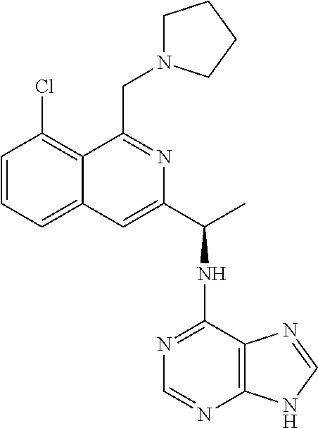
C1=CC=C2C(=C1Cl)C(CN1CCCC1)=NC(C(NC1=NC=NC3=C1N=CN3)C)=C2
